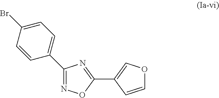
C1(C2=CC=C(Br)C=C2)=NOC(C2=COC=C2)=N1
